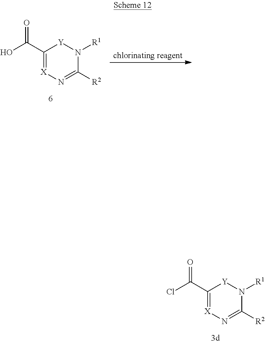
C1(C(O)=O)=[X]N=C([R2])N([R1])[Y]1.C1(C(Cl)=O)=[X]N=C([R2])N([R1])[Y]1
